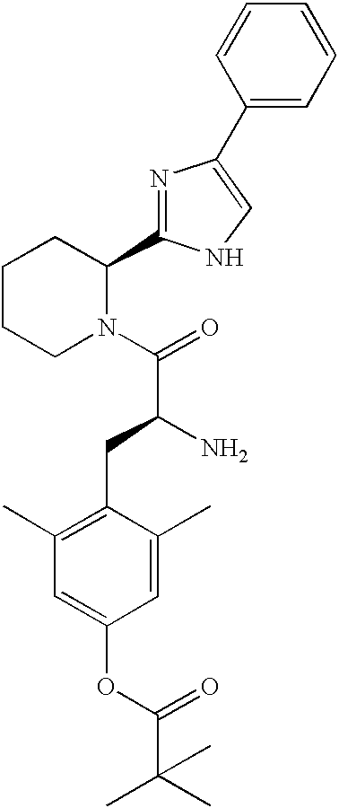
C1(C2=CNC(C3CCCCN3C(=O)C(N)CC3=C(C)C=C(OC(C(C)(C)C)=O)C=C3C)=N2)=CC=CC=C1
